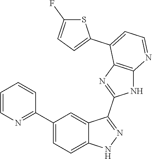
C1(C2=CC=C3C(=C2)C(C2=NC4=C(N2)N=CC=C4C2=CC=C(F)S2)=NN3)=NC=CC=C1
